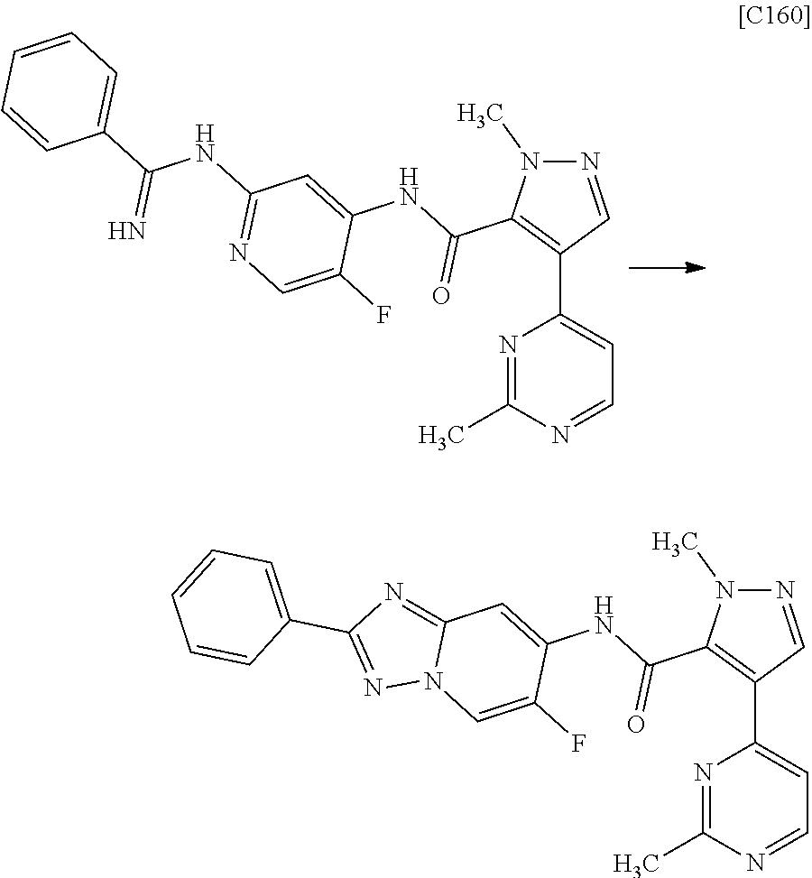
N1=CC(C2=CC=NC(C)=N2)=C(C(NC2=CC(NC(C3=CC=CC=C3)=N)=NC=C2F)=O)N1C.N1=CC(C2=CC=NC(C)=N2)=C(C(NC2=CC3=NC(C4=CC=CC=C4)=NN3C=C2F)=O)N1C
